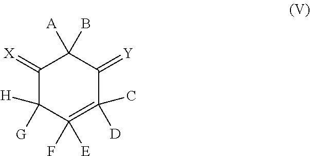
C1(=[X])C([G])([H])C(F)([E])=C(C)([D])C(=[Y])C1([A])B
